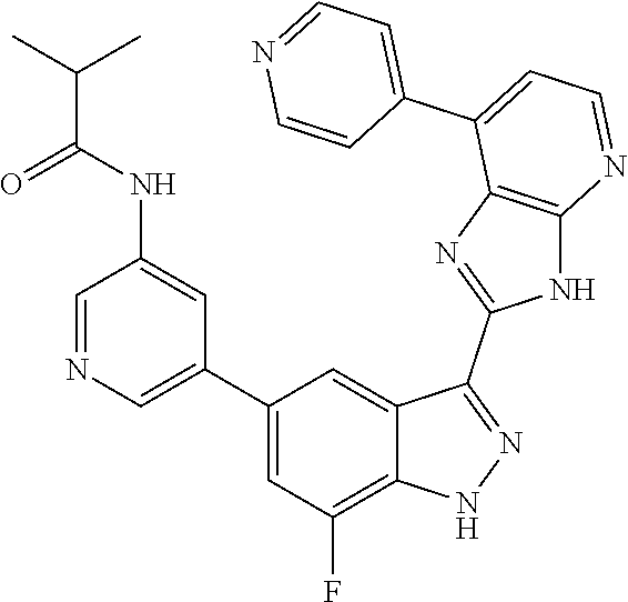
C1=NC=C(C2=CC(F)=C3C(=C2)C(C2=NC4=C(N2)N=CC=C4C2=CC=NC=C2)=NN3)C=C1NC(C(C)C)=O
